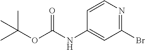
C1(NC(OC(C)(C)C)=O)=CC(Br)=NC=C1
